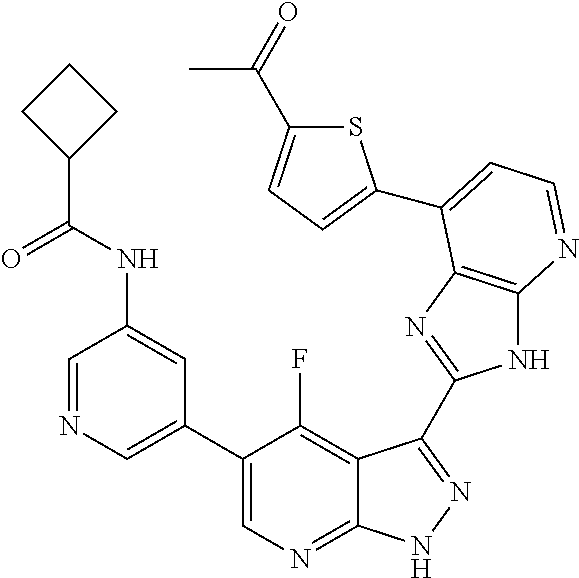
C1=NC=C(C2=CN=C3C(=C2F)C(C2=NC4=C(N2)N=CC=C4C2=CC=C(C(=O)C)S2)=NN3)C=C1NC(C1CCC1)=O
